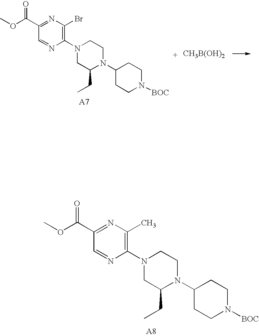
C1(C(OC)=O)=NC(C)=C(N2CC(CC)N(C3CCN([BOC])CC3)CC2)N=C1.C1(C(OC)=O)=NC(Br)=C(N2CC(CC)N(C3CCN([BOC])CC3)CC2)N=C1.[CH3B(OH)2]
